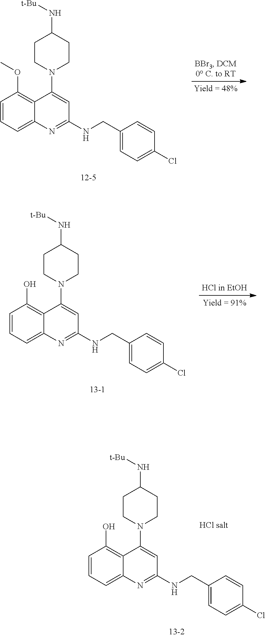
C1=CC=C2C(=C1OC)C(N1CCC(N[t-Bu])CC1)=CC(NCC1=CC=C(Cl)C=C1)=N2.C1=CC=C2C(=C1O)C(N1CCC(N[t-Bu])CC1)=CC(NCC1=CC=C(Cl)C=C1)=N2.C1=CC=C2C(=C1O)C(N1CCC(N[t-Bu])CC1)=CC(NCC1=CC=C(Cl)C=C1)=N2
